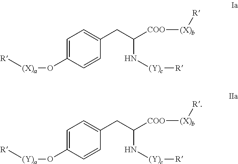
[R][(X)a]OC1=CC=C(CC(N[(Y)c][R])[COO][(X)b][R])C=C1.[R][(Y)a]OC1=CC=C(CC(N[(Y)c][R])[COO][(X)b][R])C=C1
